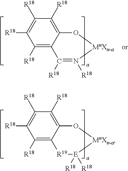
C1([R18])=C2C(=C([R18])C([R18])=C1[R18])O[MnXn-a][E]([R18])([R18])[R19]2.C1([R18])=C2C(=C([R18])C([R18])=C1[R18])O[MnXn-a]N([R18])=C2[R18]
